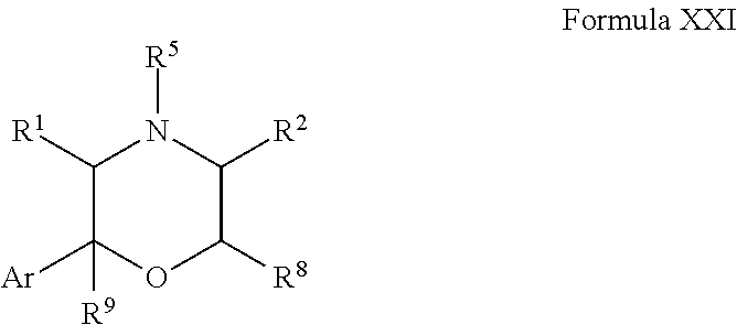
C1([R1])C([Ar])([R9])OC([R8])C([R2])N1[R5]
